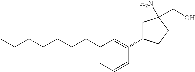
C(CCCC1=CC=CC(C2CC(CO)(N)CC2)=C1)CCC
